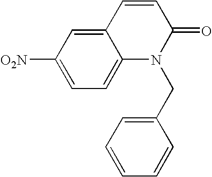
C12=CC([O2N])=CC=C1N(CC1=CC=CC=C1)C(=O)C=C2
